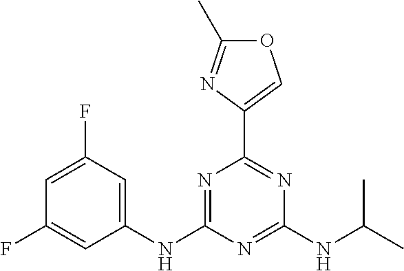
C1(NC2=NC(C3=COC(C)=N3)=NC(NC(C)C)=N2)=CC(F)=CC(F)=C1
